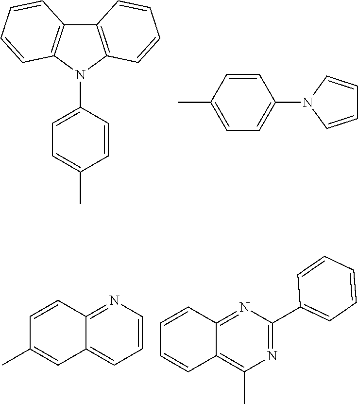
C12=C(N(C3=CC=C(C)C=C3)C3=C1C=CC=C3)C=CC=C2.CC1=CC=C(N2C=CC=C2)C=C1.C12=NC=CC=C1C=C(C)C=C2.C12=NC(C3=CC=CC=C3)=NC(C)=C1C=CC=C2
